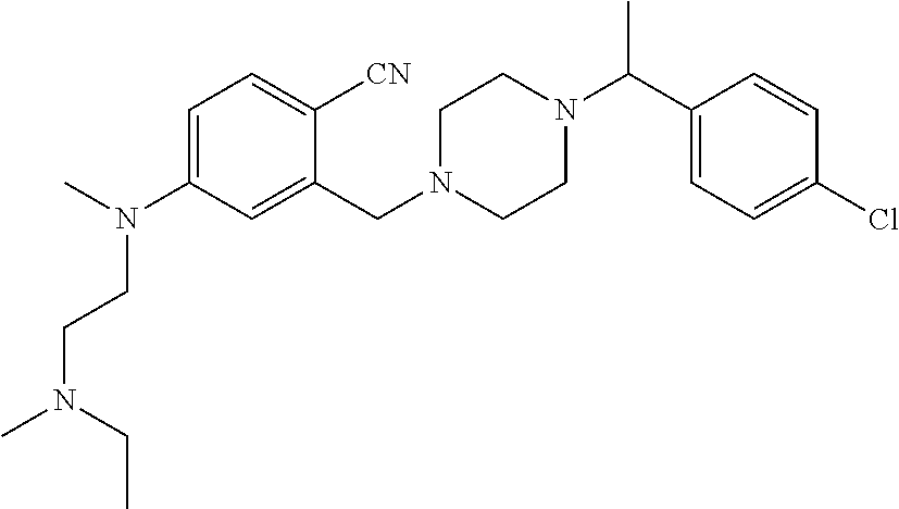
C1=C(N(C)CCN(C)CC)C=C(CN2CCN(C(C3=CC=C(Cl)C=C3)C)CC2)C([CN])=C1
